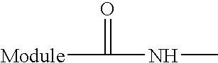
[Module]C(NC)=O
